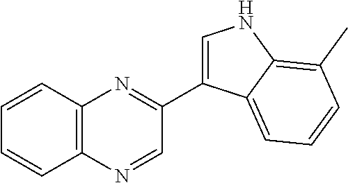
C12=C(C=CC=C1)N=C(C1=CNC3=C(C)C=CC=C13)C=N2
